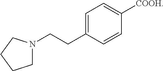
C1N(CCC2=CC=C([COOH])C=C2)CCC1
